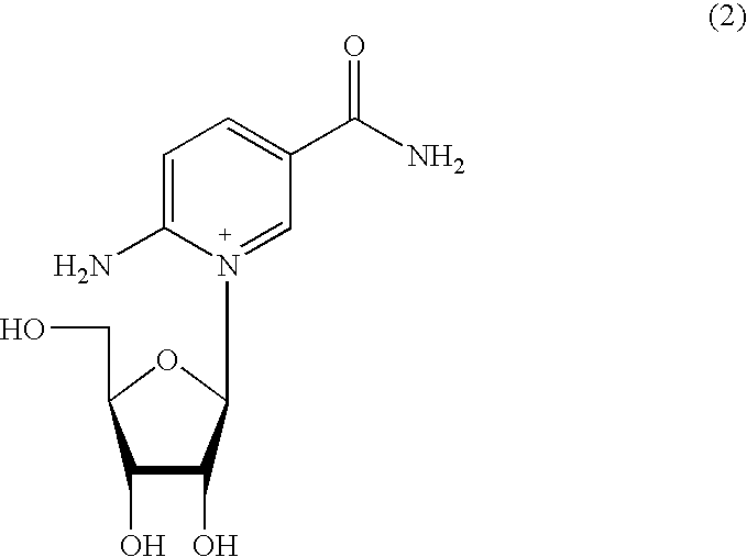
C1=C(N)N(C2C(O)C(O)C(CO)O2)=CC(C(N)=O)=C1
